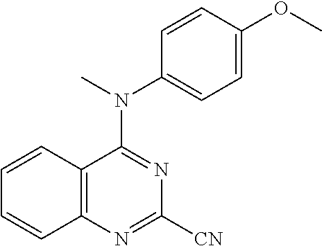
C12=C(N=C([CN])N=C1N(C)C1=CC=C(OC)C=C1)C=CC=C2
